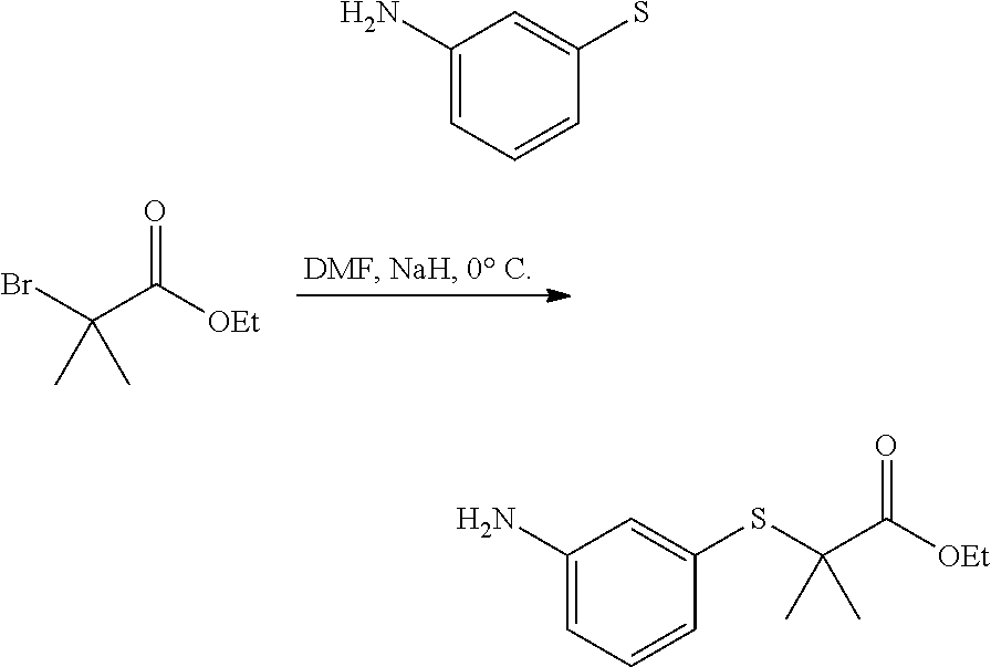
C(C([OEt])=O)(Br)(C)C.C1(N)=CC=CC(S)=C1.C1(N)=CC=CC(SC(C([OEt])=O)(C)C)=C1
